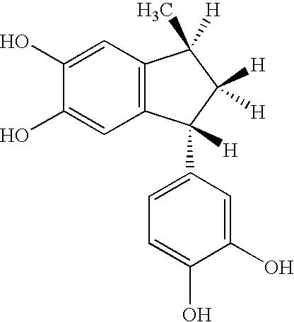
C12=C(C=C(O)C(O)=C1)C(C)([H])C([H])([H])C2(C1=CC=C(O)C(O)=C1)[H]
